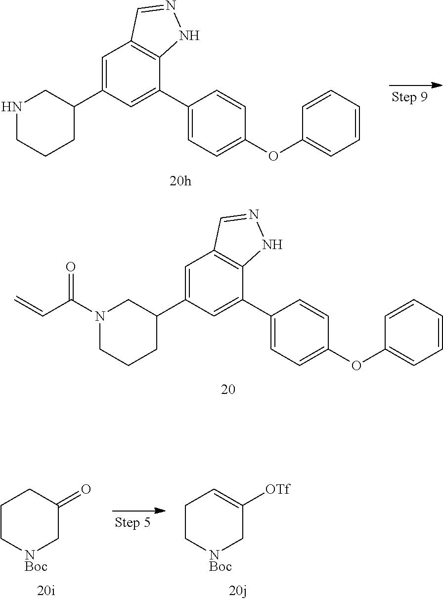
C1(C2=CC3=C(C(C4=CC=C(OC5=CC=CC=C5)C=C4)=C2)NN=C3)CCCN(C(=O)C=C)C1.C1=C(C2CCCNC2)C=C(C2=CC=C(OC3=CC=CC=C3)C=C2)C2=C1C=NN2.C1C[NBoc]CC([OTf])=C1.C1C[NBoc]CC(=O)C1
